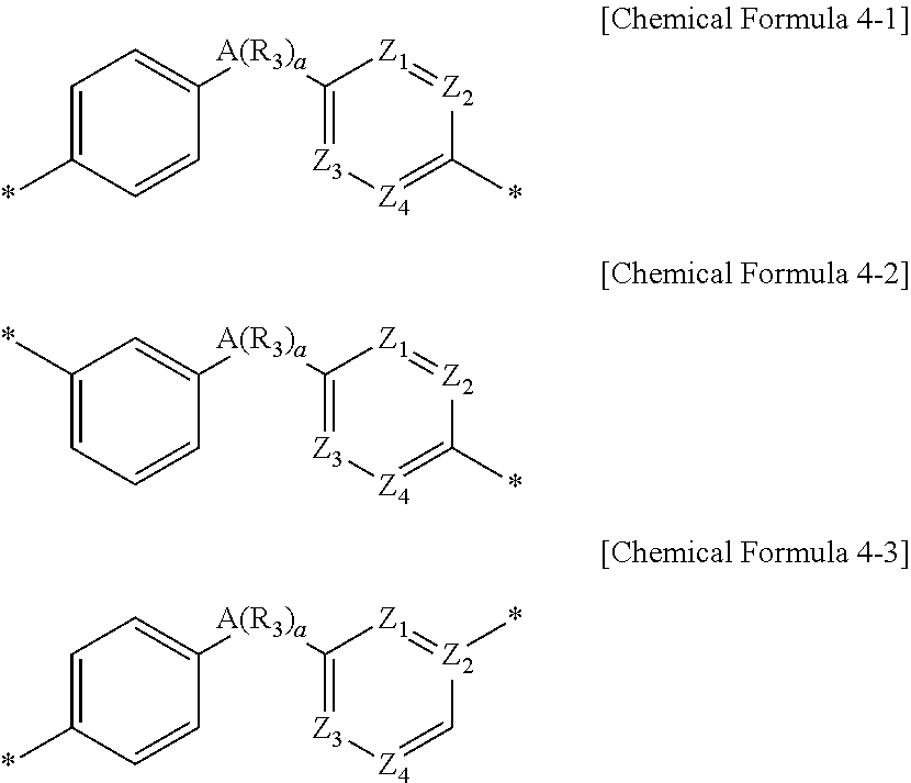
C1=C(*)C=CC([A(R3)a]C2=[Z3][Z4]=C(*)[Z2]=[Z1]2)=C1.C1(*)=CC=CC([A(R3)a]C2=[Z3][Z4]=C(*)[Z2]=[Z1]2)=C1.C1=C(*)C=CC([A(R3)a]C2=[Z3][Z4]=C[Z2](*)=[Z1]2)=C1
